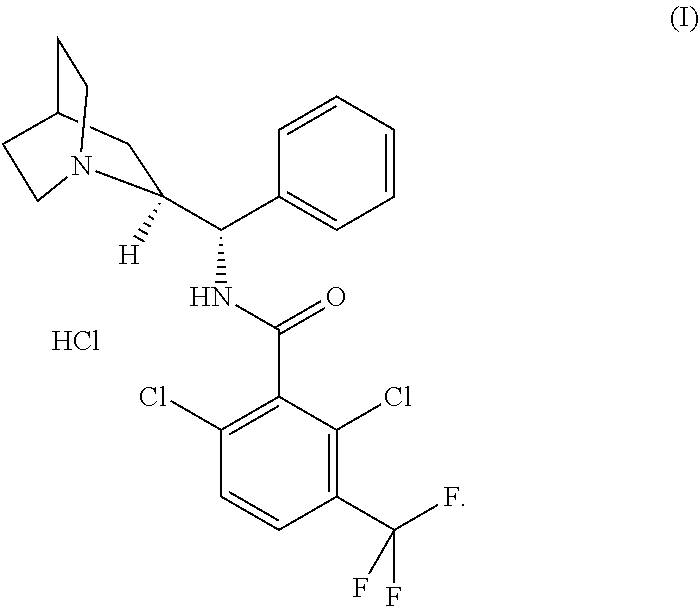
C1(C(C2=CC=CC=C2)NC(C2=C(Cl)C=CC(C(F)(F)F)=C2Cl)=O)([H])CC2CCN1CC2.Cl
